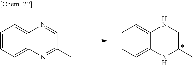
C1=CC=C2C(=C1)NCC(C)N2.*.C1=CC=C2C(=C1)N=CC(C)=N2
